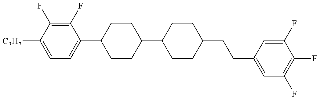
C1=C([C3H7])C(F)=C(F)C(C2CCC(C3CCC(CCC4=CC(F)=C(F)C(F)=C4)CC3)CC2)=C1
